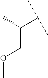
C(C)(C(C)C)COC
